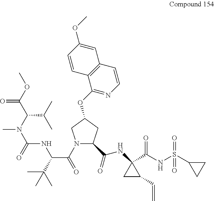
N1(C(=O)C(C(C)(C)C)NC(N(C(C(OC)=O)C(C)C)C)=O)C(C(=O)NC2(C(NS(C3CC3)(=O)=O)=O)CC2C=C)CC(OC2=NC=CC3=C2C=CC(OC)=C3)C1
